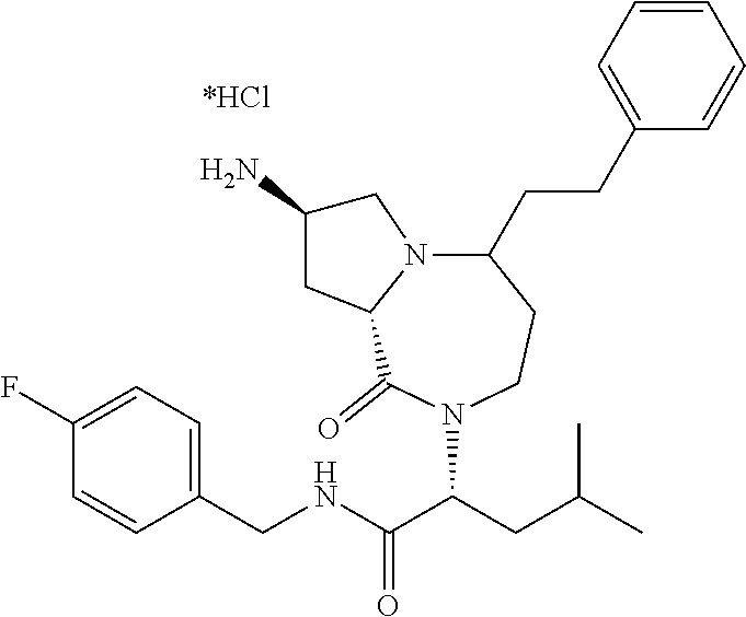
C1(F)=CC=C(CNC(C(CC(C)C)N2C(=O)C3N(CC(N)C3)C(CCC3=CC=CC=C3)CC2)=O)C=C1
